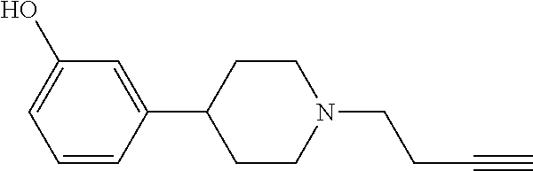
C1=CC(C2CCN(CCC#C)CC2)=CC(O)=C1
